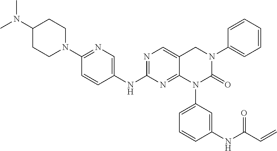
N1=C(NC2=CN=C(N3CCC(N(C)C)CC3)C=C2)N=C2C(=C1)CN(C1=CC=CC=C1)C(=O)N2C1=CC=CC(NC(C=C)=O)=C1
